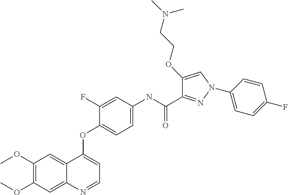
C1(OC)=C(OC)C=C2C(=C1)C(OC1=CC=C(NC(C3=NN(C4=CC=C(F)C=C4)C=C3OCCN(C)C)=O)C=C1F)=CC=N2
